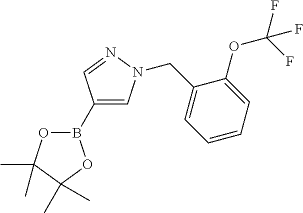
B1(C2=CN(CC3=CC=CC=C3OC(F)(F)F)N=C2)OC(C)(C)C(C)(C)O1
